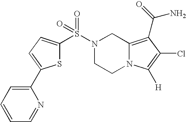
S(N1CCN2C(=C(C(N)=O)C(Cl)=C2[H])C1)(=O)(=O)C1=CC=C(C2=CC=CC=N2)S1
